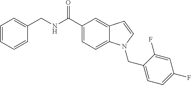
C1=C2C(=CC(C(NCC3=CC=CC=C3)=O)=C1)C=CN2CC1=CC=C(F)C=C1F
